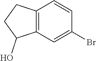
C12=C(C=C(Br)C=C1)C(O)CC2
